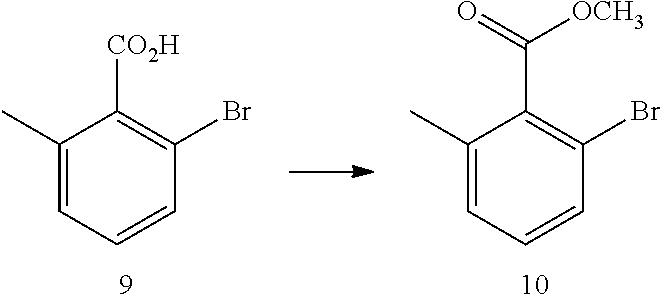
C1(C)=CC=CC(Br)=C1[CO2H].C1(C)=CC=CC(Br)=C1C([OCH3])=O
